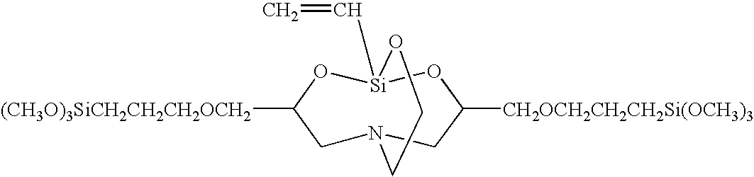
N12CC([(CH3O)3SiCH2CH2CH2OCH2])O[Si](C=C)(OC([CH2OCH2CH2CH2Si(OCH3)3])C1)OCC2
